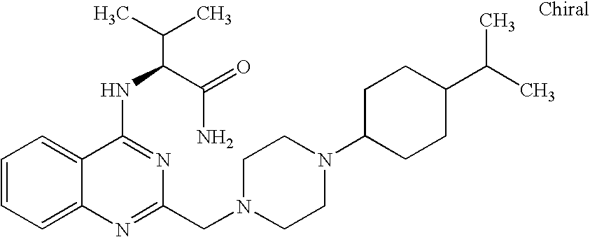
C1=CC=C2C(=C1)C(NC(C(N)=O)C(C)C)=NC(CN1CCN(C3CCC(C(C)C)CC3)CC1)=N2
